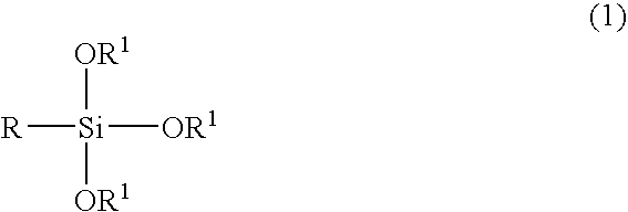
[R][Si]([OR1])([OR1])[OR1]
